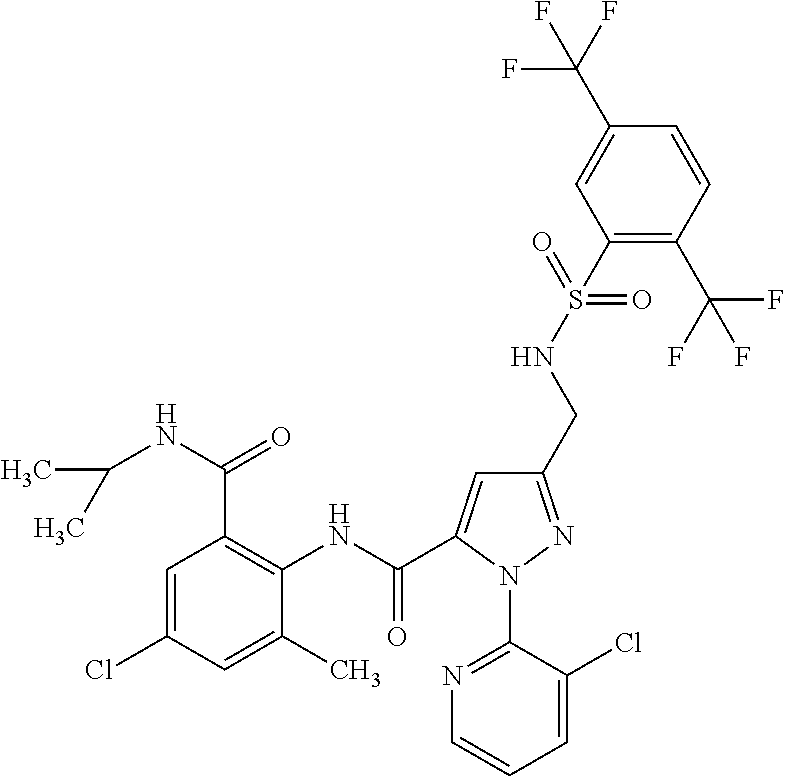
C1=C(Cl)C=C(C)C(NC(=O)C2=CC(CNS(C3=C(C(F)(F)F)C=CC(C(F)(F)F)=C3)(=O)=O)=NN2C2=NC=CC=C2Cl)=C1C(NC(C)C)=O
